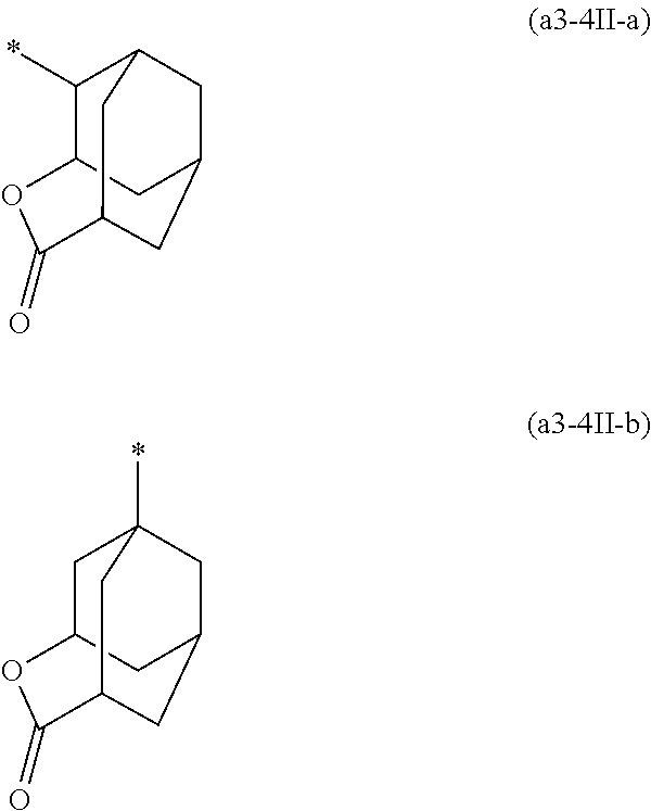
O1C2C(*)C3CC(CC(C3)C1=O)C2.O1C2CC3(*)CC(CC(C3)C1=O)C2
